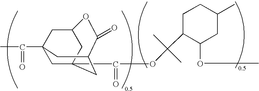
O(C(C1C(OC)CC(C)CC1)(C)C)C(=O)C12CC3(C(=O)C)CC(C1)OC(=O)C(C2)C3
